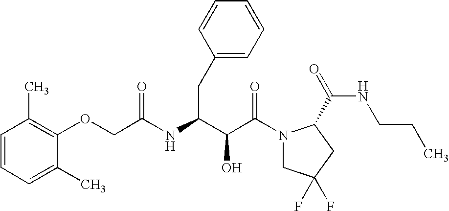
C(C(N1CC(F)(F)CC1C(NCCC)=O)=O)(O)C(CC1=CC=CC=C1)NC(=O)COC1=C(C)C=CC=C1C
